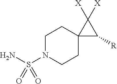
C1N(S(N)(=O)=O)CCC2(C1)C([R])C2([X])[X]
